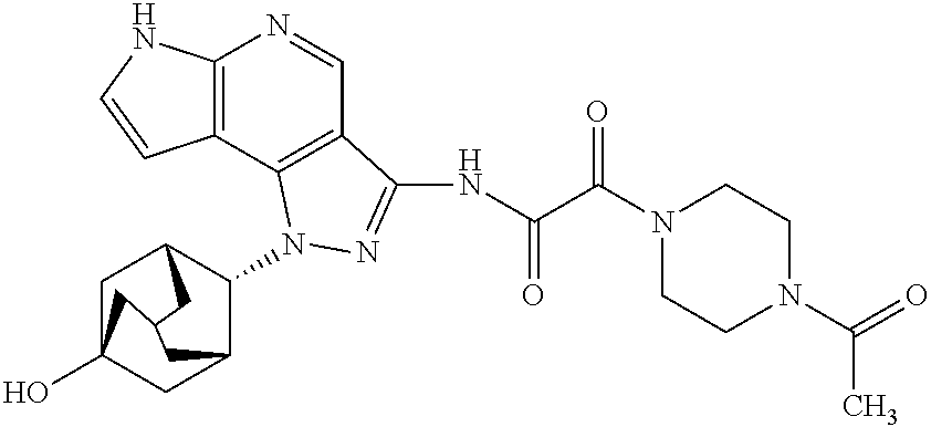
C12=C(C3=C(C=N1)C(NC(C(N1CCN(C(=O)C)CC1)=O)=O)=NN3C1C3CC4(O)CC1CC(C3)C4)C=CN2
